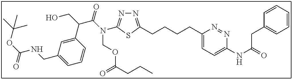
N1=C(CCCCC2=CC=C(NC(=O)CC3=CC=CC=C3)N=N2)SC(N(C(C(CO)C2=CC(CNC(OC(C)(C)C)=O)=CC=C2)=O)COC(CCC)=O)=N1
